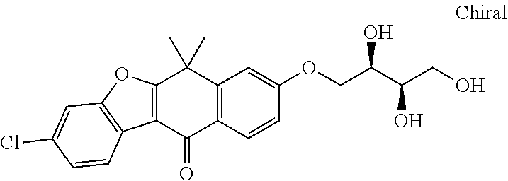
C12=C(C(C)(C)C3=C(C1=O)C=CC(OCC(C(CO)O)O)=C3)OC1=C2C=CC(Cl)=C1
